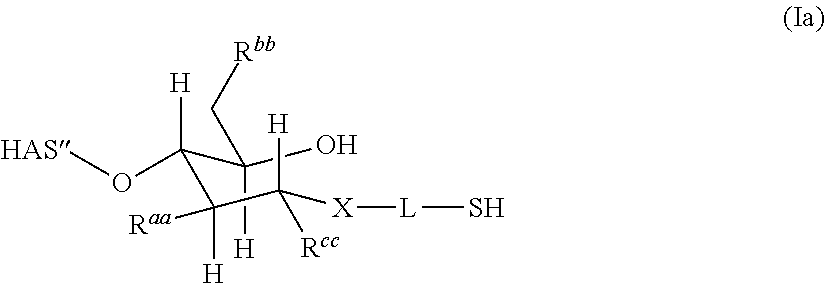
C(C(C(C([X][L]S)([H])[Rcc])([Raa])[H])([H])O[HAS])(O)([H])C[Rbb]
